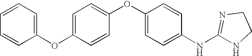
C1=C(OC2=CC=CC=C2)C=CC(OC2=CC=C(NC3=NCCN3)C=C2)=C1
